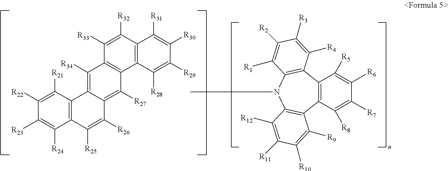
C1([R22])=C([R21])C2=C(C([R24])=C1[R23])C([R25])=C([R26])C1=C([R27])C3=C(C([R34])=C21)C([R33])=C([R32])C1=C3C([R28])=C([R29])C([R30])=C1[R31].C1([R6])=C([R5])C2=C(C([R8])=C1[R7])C1=C(N(C)C3=C2C([R4])=C([R3])C([R2])=C3[R1])C([R12])=C([R11])C([R10])=C1[R9]
